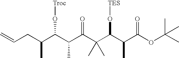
C=CCC(C(C(C(C(C(C(C(OC(C)(C)C)=O)C)O[TES])(C)C)=O)C)O[Troc])C
